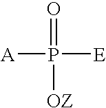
[A]P([E])(=O)[OZ]
